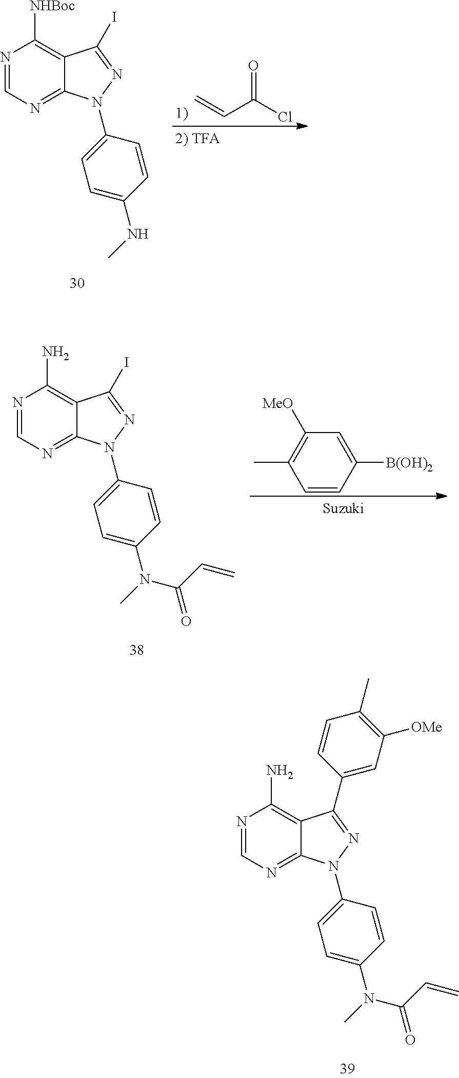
N1=CN=C2C(=C1[NHBoc])C(I)=NN2C1=CC=C(NC)C=C1.C=CC(Cl)=O.N1=CN=C2C(=C1N)C(I)=NN2C1=CC=C(N(C(C=C)=O)C)C=C1.C1([MeO])=C(C)C=CC([B(OH)2])=C1.N1=CN=C2C(=C1N)C(C1=CC([OMe])=C(C)C=C1)=NN2C1=CC=C(N(C(C=C)=O)C)C=C1
